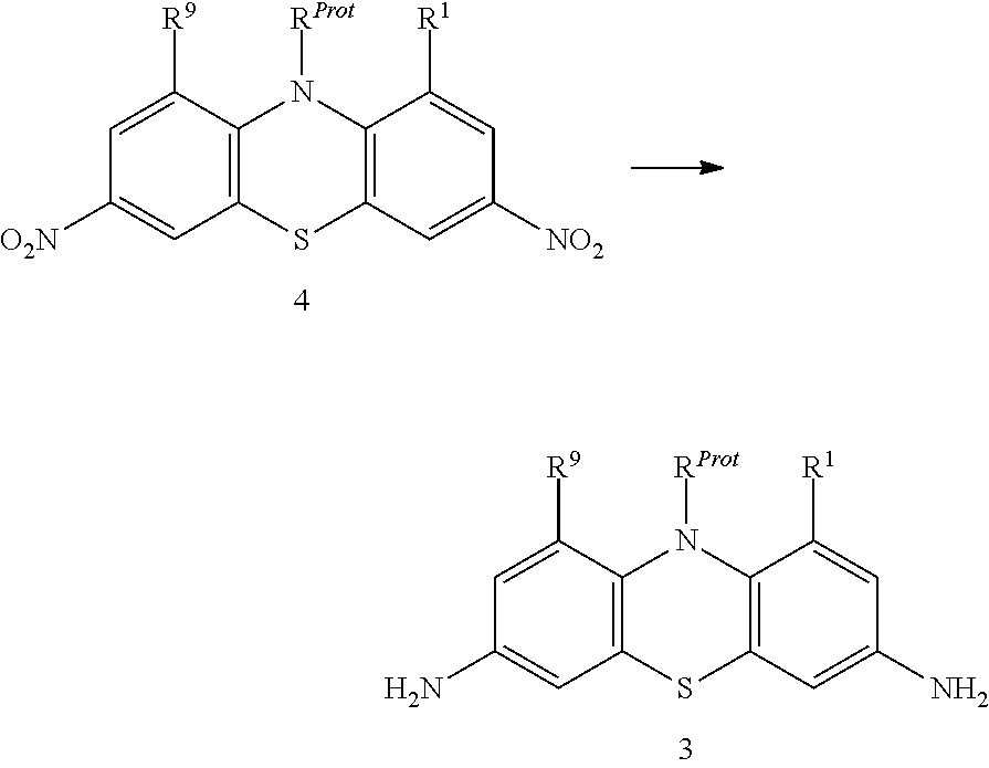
C1=C([R9])C2=C(C=C1N)SC1=C(N2[RProt])C([R1])=CC(N)=C1.C1=C([R9])C2=C(C=C1[O2N])SC1=C(N2[RProt])C([R1])=CC([NO2])=C1
